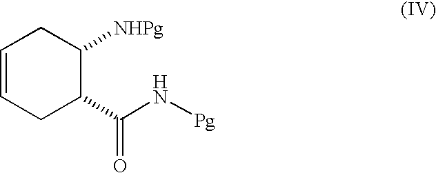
C1=CCC(C(N[Pg])=O)C([NHPg])C1
